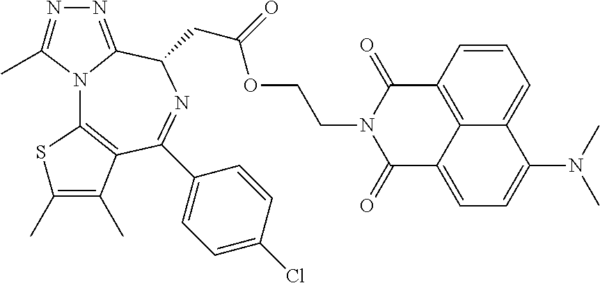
N12C3=C(C(C4=CC=C(Cl)C=C4)=NC(CC(OCCN4C(=O)C5=CC=C(N(C)C)C6=CC=CC(=C56)C4=O)=O)C1=NN=C2C)C(C)=C(C)S3
